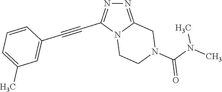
N12CCN(C(N(C)C)=O)CC1=NN=C2C#CC1=CC(C)=CC=C1
